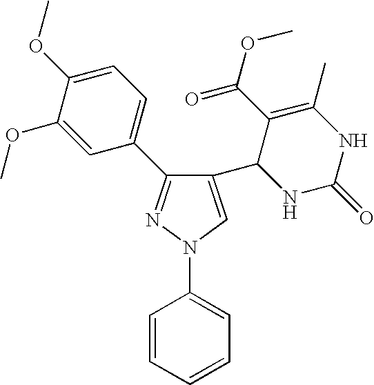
C1(C2NC(=O)NC(C)=C2C(OC)=O)=CN(C2=CC=CC=C2)N=C1C1=CC=C(OC)C(OC)=C1
